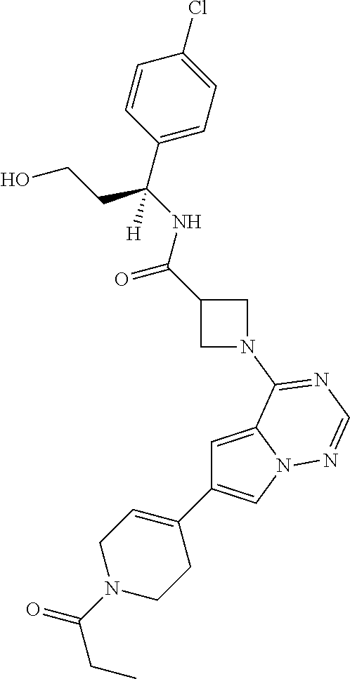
C1(C2=CN3C(=C2)C(N2CC(C(NC(C4=CC=C(Cl)C=C4)(CCO)[H])=O)C2)=NC=N3)=CCN(C(CC)=O)CC1
